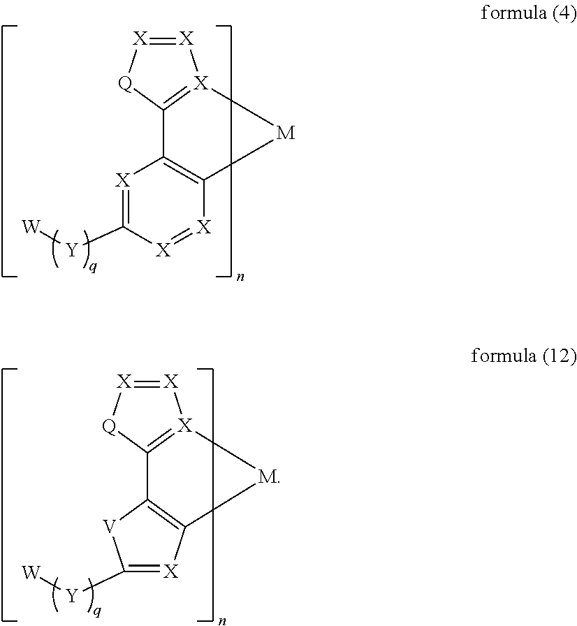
[X]1=C([Y][W])[X]=[X]C2=C1C1=[X]([X]=[X][Q]1)[M]2.C12=C([X]=C([Y][W])[V]1)[M][X]1=C2[Q][X]=[X]1
